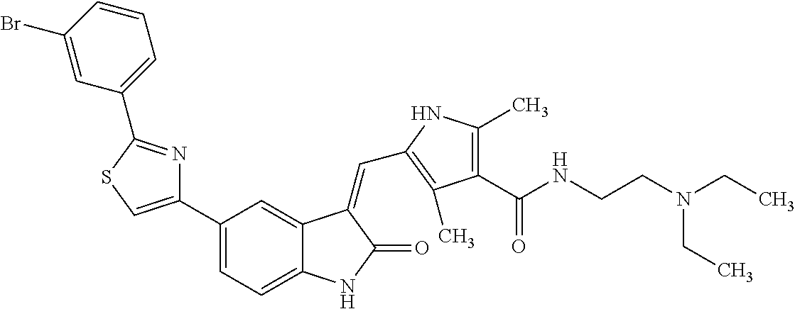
C1(C2=CSC(C3=CC=CC(Br)=C3)=N2)=CC=C2C(=C1)C(=CC1=C(C)C(C(NCCN(CC)CC)=O)=C(C)N1)C(=O)N2
